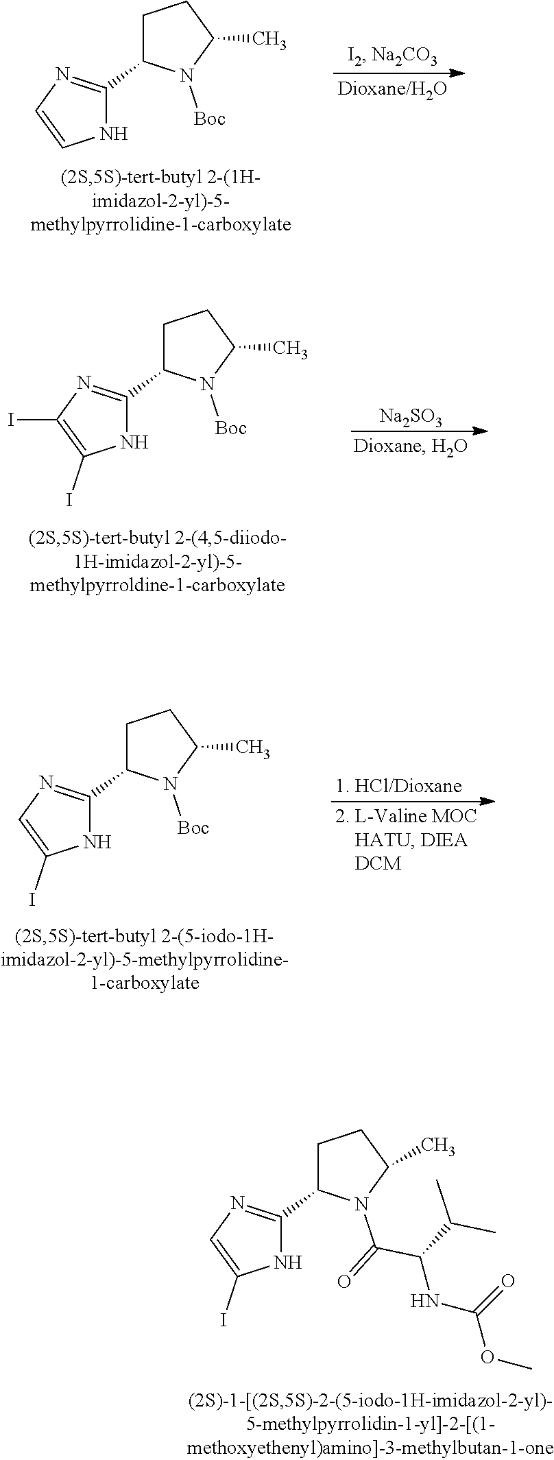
C1C(C2=NC=CN2)N([Boc])C(C)C1.C1C(C2=NC(I)=C(I)N2)N([Boc])C(C)C1.[Na2SO3].C1C(C2=NC=C(I)N2)N([Boc])C(C)C1.C1C(C2=NC=C(I)N2)N(C(=O)C(C(C)C)NC(OC)=O)C(C)C1
